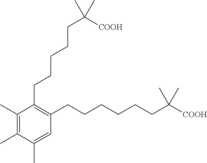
C1(CCCCCC([COOH])(C)C)=C(CCCCCCC([COOH])(C)C)C=C(C)C(C)=C1C
